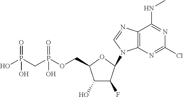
C1(O)C(F)C(N2C3=C(C(NC)=NC(Cl)=N3)N=C2)OC1COP(CP(O)(=O)O)(=O)O
